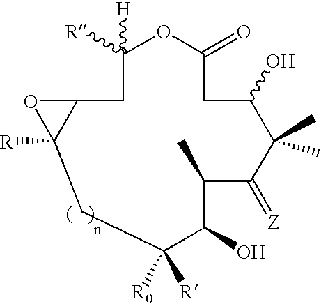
C1([H])([R])CC2C([R])(CC([R])([R0])C(O)C(C)C(=[Z])C(C)(C)C(O)CC(=O)O1)O2
